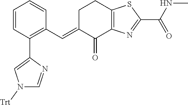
C1C(=CC2=C(C3=CN([Trt])C=N3)C=CC=C2)C(=O)C2=C(C1)SC(C(NC)=O)=N2
